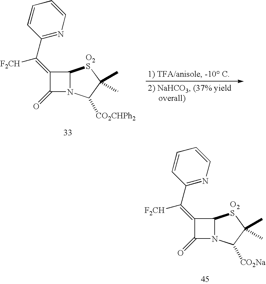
C1=CC(C(=C2C(=O)N3C2[O2S]C(C)(C)C3[CO2CHPh2])[F2CH])=NC=C1.C1=CC(C(=C2C(=O)N3C2[O2S]C(C)(C)C3[CO2Na])[F2CH])=NC=C1
